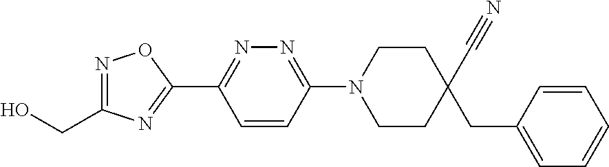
OCC1=NOC(C2=NN=C(N3CCC(C#N)(CC4=CC=CC=C4)CC3)C=C2)=N1
